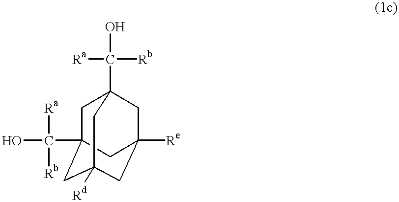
C1C2(C([Rb])([Ra])O)CC3([Rd])CC([Re])(CC1(C(O)([Ra])[Rb])C3)C2
